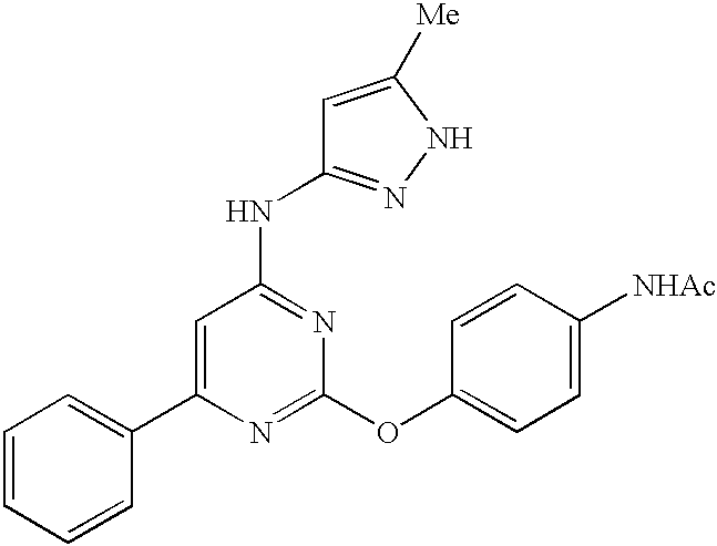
C1=CC=CC(C2=CC(NC3=NNC([Me])=C3)=NC(OC3=CC=C([NHAc])C=C3)=N2)=C1
